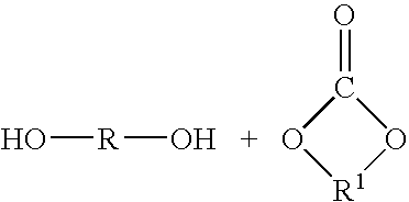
O[R]O.O1C(=O)O[R1]1
